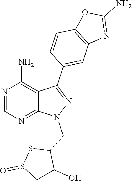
N1=CN=C2C(=C1N)C(C1=CC3=C(C=C1)OC(N)=N3)=NN2CC1SS(=O)CC1O
